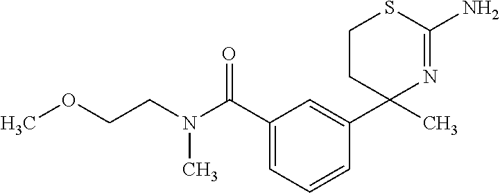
C1=C(C2(C)N=C(N)SCC2)C=CC=C1C(N(CCOC)C)=O
